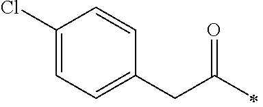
C1(Cl)=CC=C(CC(=O)C)C=C1
